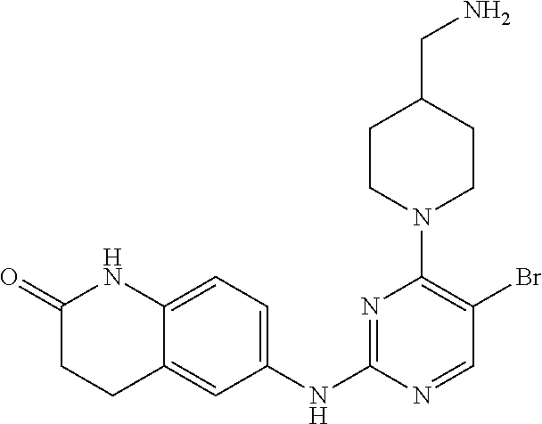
C12=CC=C(NC3=NC(N4CCC(CN)CC4)=C(Br)C=N3)C=C1CCC(=O)N2
